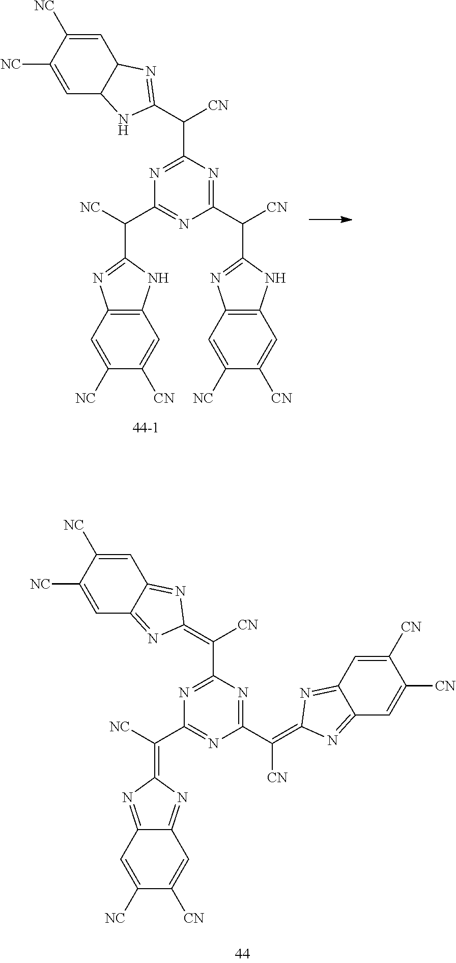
N1=C(C([CN])=C2N=C3C=C([NC])C([NC])=CC3=N2)N=C(C([CN])=C2N=C3C=C([CN])C([CN])=CC3=N2)N=C1C([NC])=C1N=C2C(=N1)C=C([CN])C([NC])=C2.N1=C(C([CN])C2=NC3C(C=C([NC])C([NC])=C3)N2)N=C(C(C2=NC3=C(N2)C=C([CN])C([NC])=C3)[CN])N=C1C([NC])C1=NC2=C(N1)C=C([CN])C([NC])=C2
